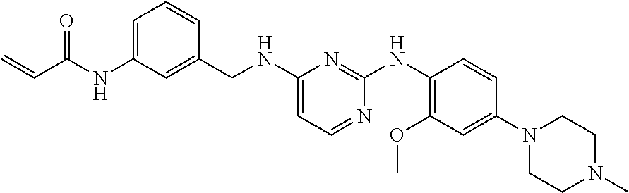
C1=C(NC(C=C)=O)C=C(CNC2=CC=NC(NC3=C(OC)C=C(N4CCN(C)CC4)C=C3)=N2)C=C1
